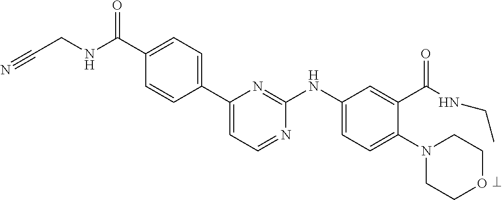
C1(C(NCC#N)=O)=CC=C(C2=CC=NC(NC3=CC=C(N4CCOCC4)C(C(NCC)=O)=C3)=N2)C=C1
